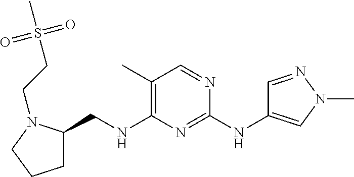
C1(C)=C(NCC2CCCN2CCS(C)(=O)=O)N=C(NC2=CN(C)N=C2)N=C1
